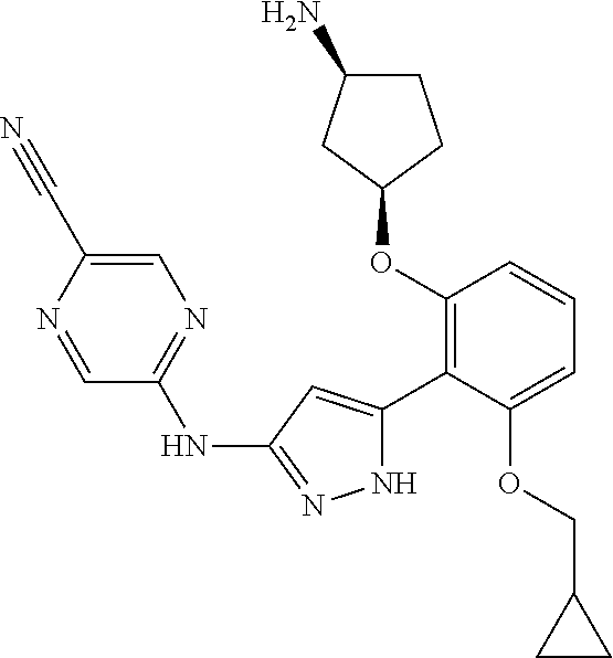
C1(OC2=C(C3=CC(NC4=NC=C(C#N)N=C4)=NN3)C(OCC3CC3)=CC=C2)CCC(N)C1
